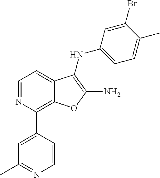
C1(C2=CC(C)=NC=C2)=C2C(=CC=N1)C(NC1=CC=C(C)C(Br)=C1)=C(N)O2
